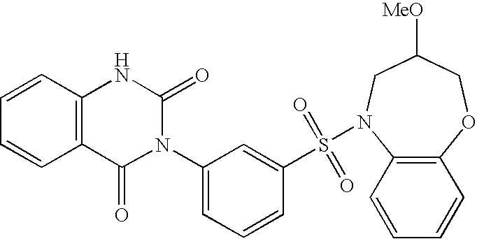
C1=CC2=C(C=C1)C(=O)N(C1=CC=CC(S(=O)(=O)N3C4=C(OCC([MeO])C3)C=CC=C4)=C1)C(=O)N2
